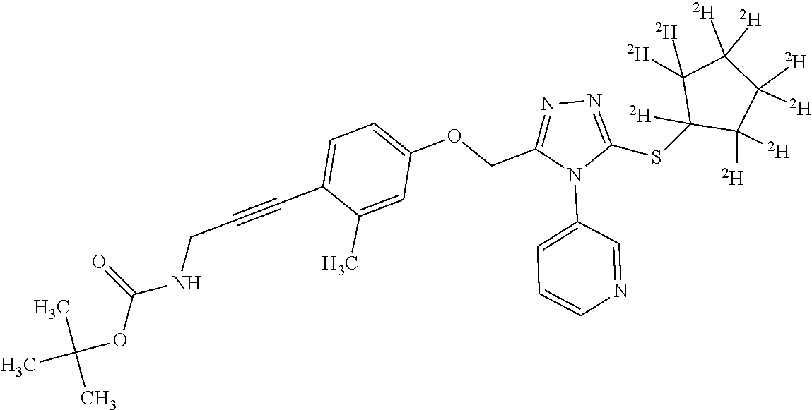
C1=C(OCC2=NN=C(SC3([D])C([D])([D])C([D])([D])C([D])([D])C3([D])[D])N2C2=CC=CN=C2)C=C(C)C(C#CCNC(=O)OC(C)(C)C)=C1
